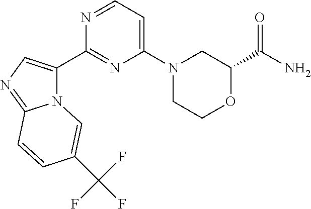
N12C(C3=NC(N4CCOC(C(=O)N)C4)=CC=N3)=CN=C1C=CC(C(F)(F)F)=C2
